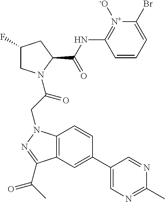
C1(F)CN(C(CN2C3=C(C(C(C)=O)=N2)C=C(C2=CN=C(C)N=C2)C=C3)=O)C(C(NC2=[N+]([-O])C(Br)=CC=C2)=O)C1
